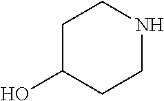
C1C(O)CCNC1
